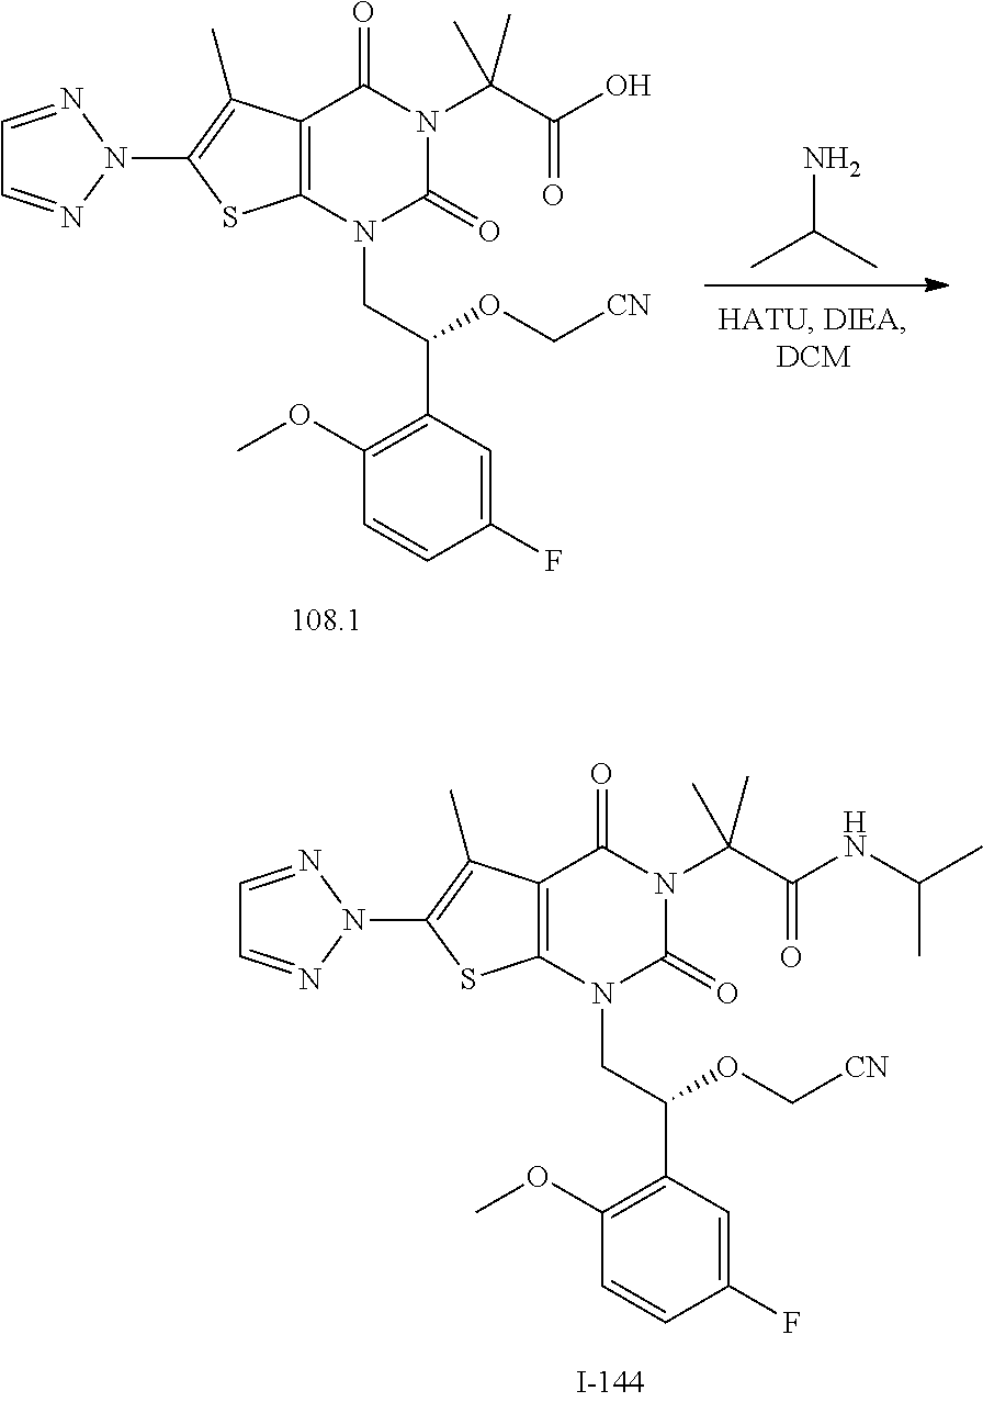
C12=C(N(CC(C3=C(OC)C=CC(F)=C3)OC[CN])C(=O)N(C(C(NC(C)C)=O)(C)C)C1=O)SC(N1N=CC=N1)=C2C.NC(C)C.C12=C(N(CC(C3=C(OC)C=CC(F)=C3)OC[CN])C(=O)N(C(C(O)=O)(C)C)C1=O)SC(N1N=CC=N1)=C2C
